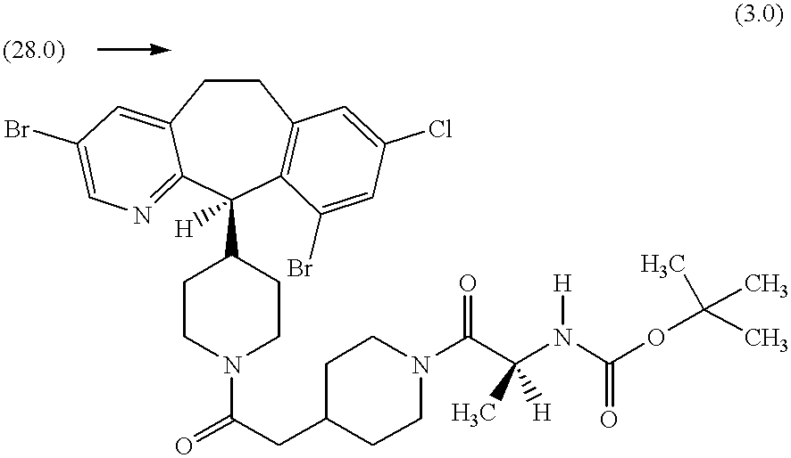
C1CC2=CC(Br)=CN=C2C(C2CCN(C(=O)CC3CCN(C(C(N(C(OC(C)(C)C)=O)[H])(C)[H])=O)CC3)CC2)([H])C2=C1C=C(Cl)C=C2Br
